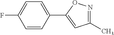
C1=CC(C2=CC(C)=NO2)=CC=C1F
